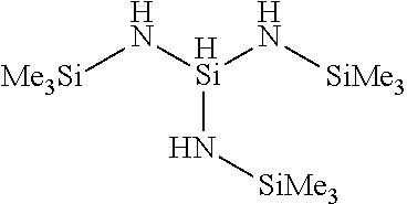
[Me3Si]N[HSi](N[SiMe3])N[SiMe3]
